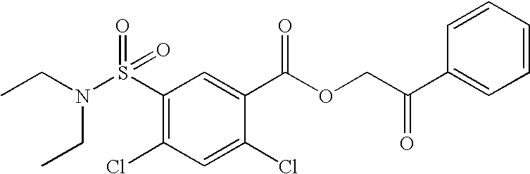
N(S(C1=C(Cl)C=C(Cl)C(C(OCC(C2=CC=CC=C2)=O)=O)=C1)(=O)=O)(CC)CC
